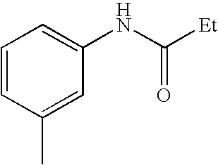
C1=CC(C)=CC(NC([Et])=O)=C1
